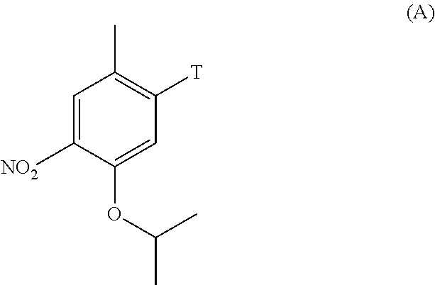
C1=C([NO2])C(OC(C)C)=CC([T])=C1C
